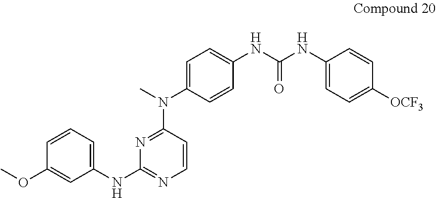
N(C1=NC=CC(N(C)C2=CC=C(NC(NC3=CC=C([OCF3])C=C3)=O)C=C2)=N1)C1=CC=CC(OC)=C1
